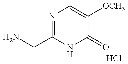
NCC1=NC=C([OCH3])C(=O)N1.Cl
